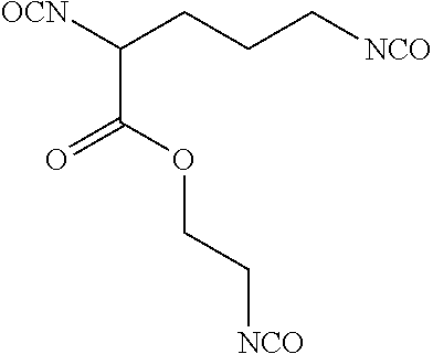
O(CC[NCO])C(=O)C(CCC[NCO])[OCN]
